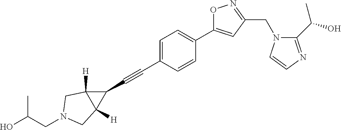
C1=C(C#CC2C3([H])C2([H])CN(CC(O)C)C3)C=CC(C2=CC(CN3C(C(O)C)=NC=C3)=NO2)=C1
